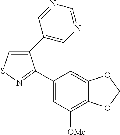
C1(C2=CN=CN=C2)=CSN=C1C1=CC([OMe])=C2C(=C1)OCO2
